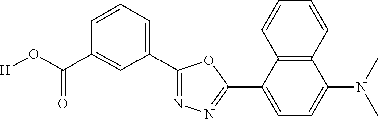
[H]OC(C1=CC(C2=NN=C(C3=CC=C(N(C)C)C4=C3C=CC=C4)O2)=CC=C1)=O
